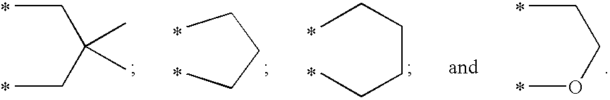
CCC(CC)(C)C.CCCCC.CCCCCC.CCCOC
